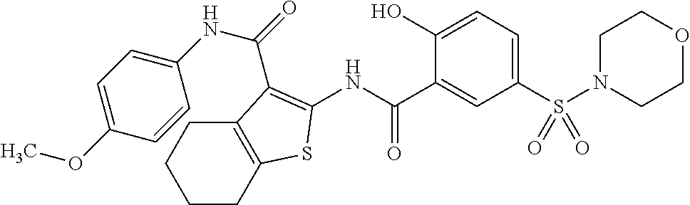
C1CC2=C(CC1)C(C(=O)NC1=CC=C(OC)C=C1)=C(NC(C1=CC(S(N3CCOCC3)(=O)=O)=CC=C1O)=O)S2
